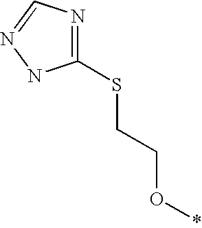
S(CCO*)C1=NC=NN1
